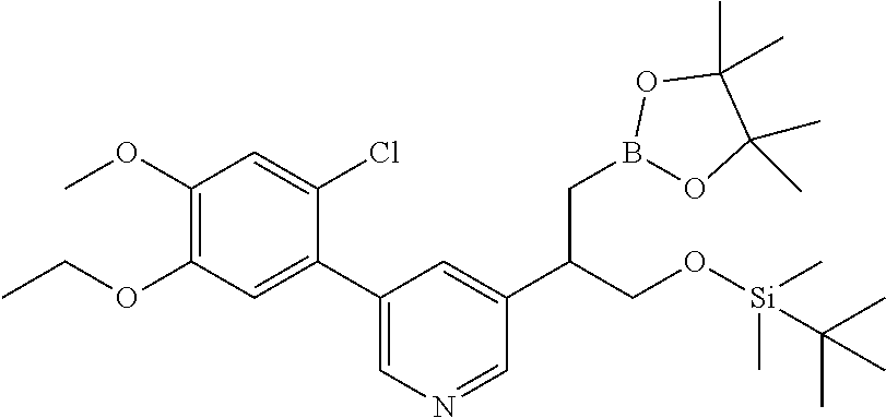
C1(OC)=C(OCC)C=C(C2=CN=CC(C(CO[Si](C)(C)C(C)(C)C)CB3OC(C)(C)C(C)(C)O3)=C2)C(Cl)=C1
